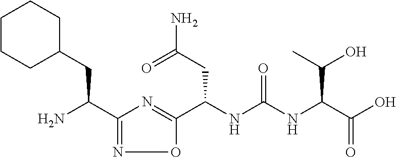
C1(C(N)CC2CCCCC2)=NOC(C(NC(NC(C(O)=O)C(O)C)=O)CC(N)=O)=N1
